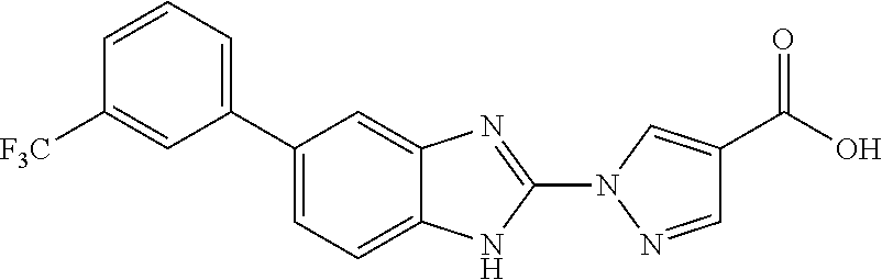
C1=C2C(=CC(C3=CC=CC([F3C])=C3)=C1)N=C(N1C=C(C(O)=O)C=N1)N2
